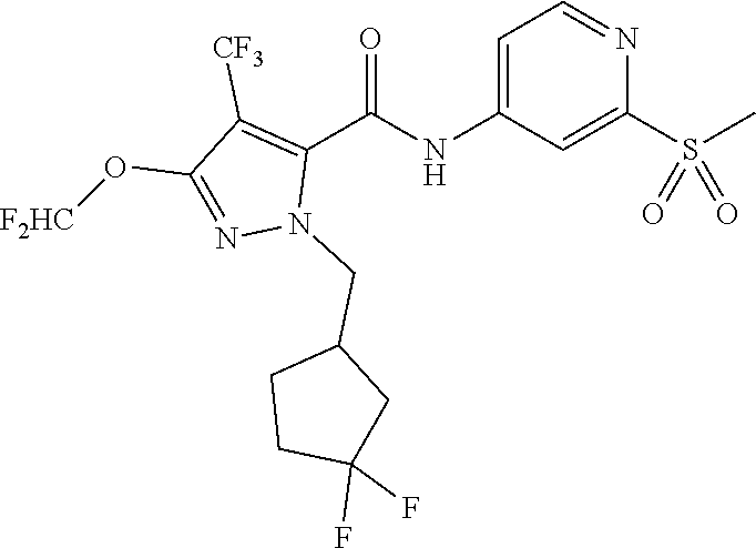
C1=C(NC(C2=C([CF3])C(O[F2HC])=NN2CC2CCC(F)(F)C2)=O)C=C(S(C)(=O)=O)N=C1
